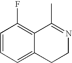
C1=CC=C2C(=C1F)C(C)=NCC2
